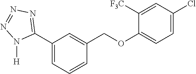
C1(C2=NN=NN2[H])=CC=CC(COC2=CC=C(Cl)C=C2[F3C])=C1
